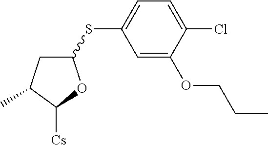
C1(SC2=CC=C(Cl)C(OCCC)=C2)CC(C)C([Cs])O1
